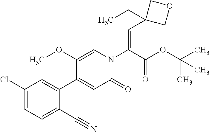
C(=C(N1C=C(OC)C(C2=CC(Cl)=CC=C2C#N)=CC1=O)C(OC(C)(C)C)=O)C1(CC)COC1
